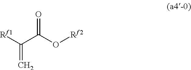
[Rf1]C(=C)C(=O)O[Rf2]
